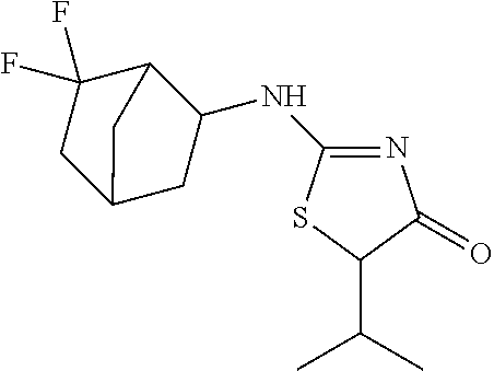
N1=C(NC2C3C(F)(F)CC(C2)C3)SC(C(C)C)C1=O
